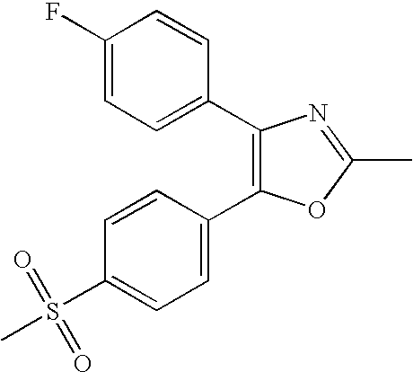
C1(C2=CC=C(F)C=C2)=C(C2=CC=C(S(C)(=O)=O)C=C2)OC(C)=N1
